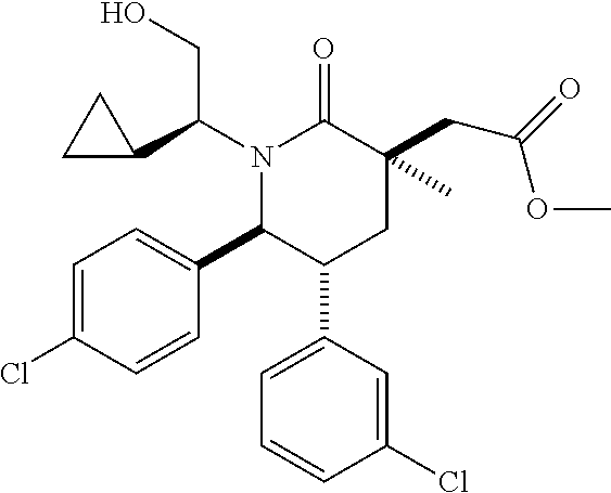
C1=C(Cl)C=CC(C2C(C3=CC=CC(Cl)=C3)CC(CC(OC)=O)(C)C(=O)N2C(CO)C2CC2)=C1
